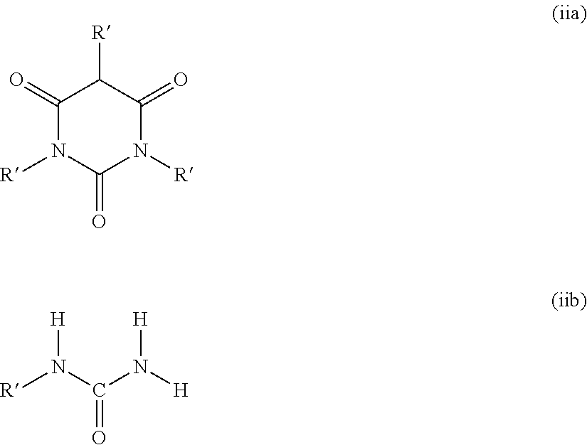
C1(=O)N([R])C(=O)N([R])C(=O)C1[R].[R]N(C(N([H])[H])=O)[H]
